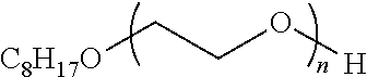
[C8H17O]CCO[H]
